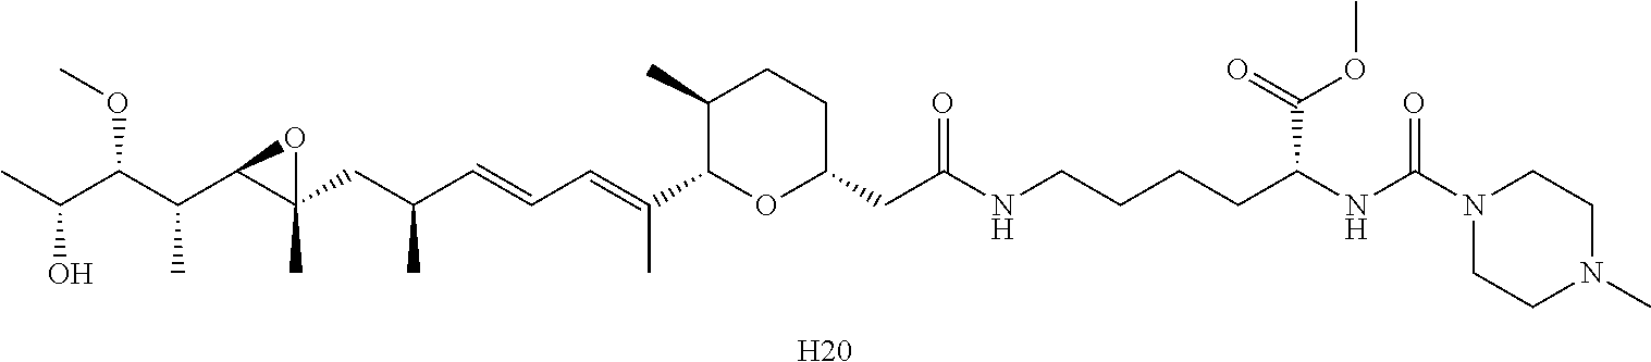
C1(C)C(C(=CC=CC(CC2(C)C(C(C(C(C)O)OC)C)O2)C)C)OC(CC(NCCCCC(NC(N2CCN(C)CC2)=O)C(OC)=O)=O)CC1.[H20]
